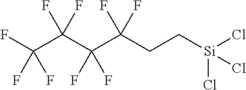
C(C(C(C(CC[Si](Cl)(Cl)Cl)(F)F)(F)F)(F)F)(F)(F)F
